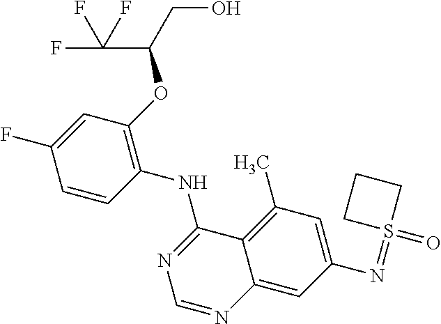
C1=CC(NC2=NC=NC3=CC(N=S4(=O)CCC4)=CC(C)=C23)=C(OC(C(F)(F)F)CO)C=C1F
